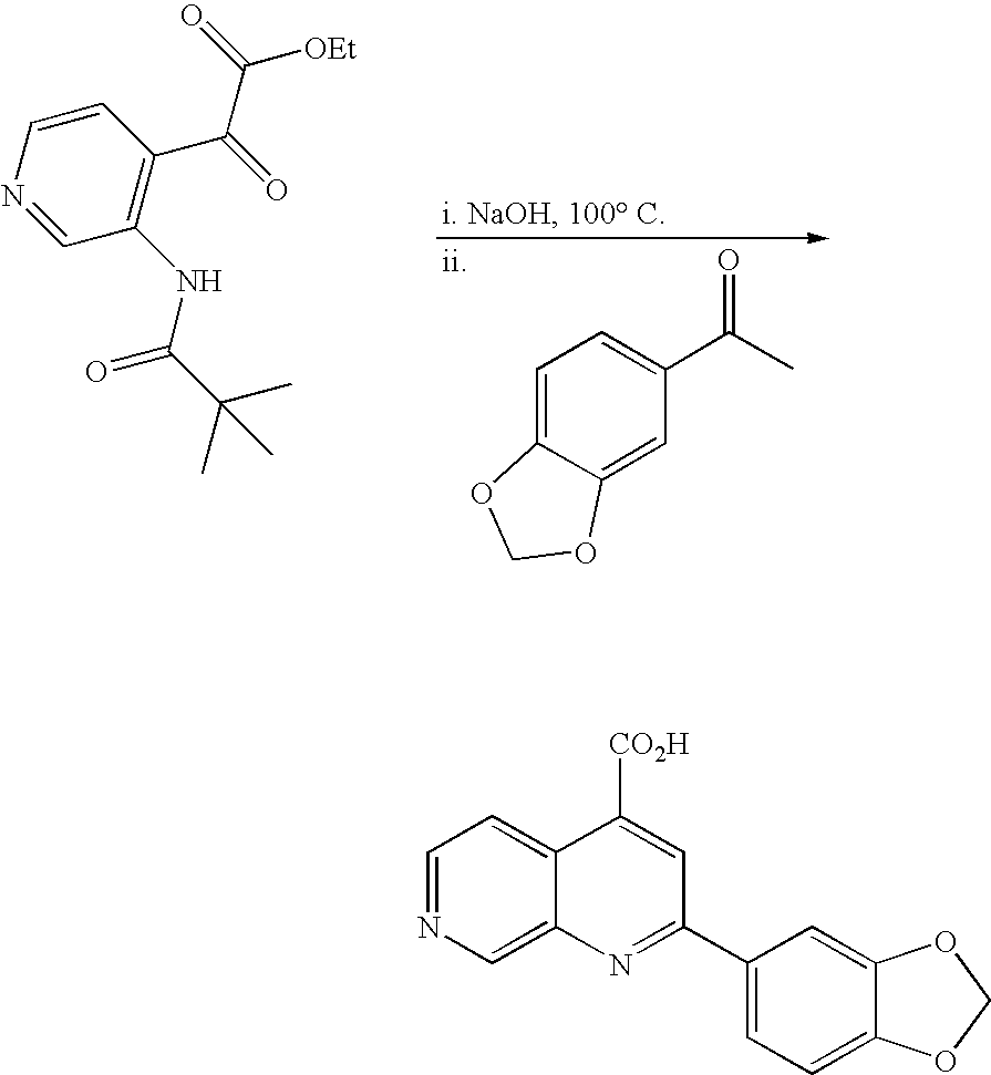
N1=CC(NC(=O)C(C)(C)C)=C(C(=O)C(=O)[OEt])C=C1.C1=C2C(=CC(C(=O)C)=C1)OCO2.C1=NC=C2C(=C1)C([CO2H])=CC(C1=CC=C3C(=C1)OCO3)=N2
